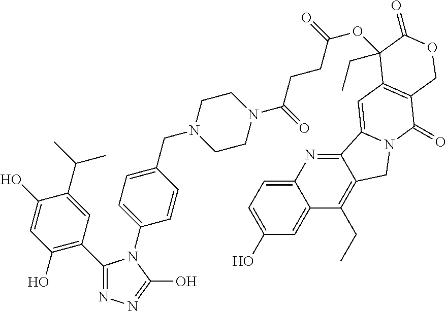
C1(C2=C(O)C=C(O)C(C(C)C)=C2)=NN=C(O)N1C1=CC=C(CN2CCN(C(=O)CCC(OC3(CC)C4=C(C(=O)N5CC6=C(CC)C7=CC(O)=CC=C7N=C6C5=C4)COC3=O)=O)CC2)C=C1
